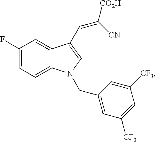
C1(F)=CC=C2C(=C1)C(C=C([CO2H])[CN])=CN2CC1=CC([CF3])=CC([CF3])=C1
